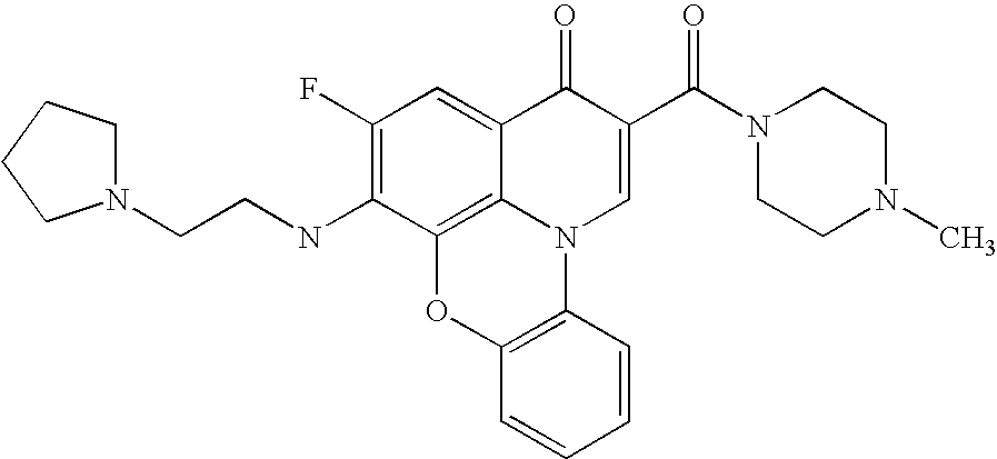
C1(F)=C(NCCN2CCCC2)C2=C3C(=C1)C(=O)C(C(N1CCN(C)CC1)=O)=CN3C1=C(O2)C=CC=C1
